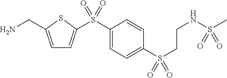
C1=C(CN)SC(S(C2=CC=C(S(CCNS(C)(=O)=O)(=O)=O)C=C2)(=O)=O)=C1
